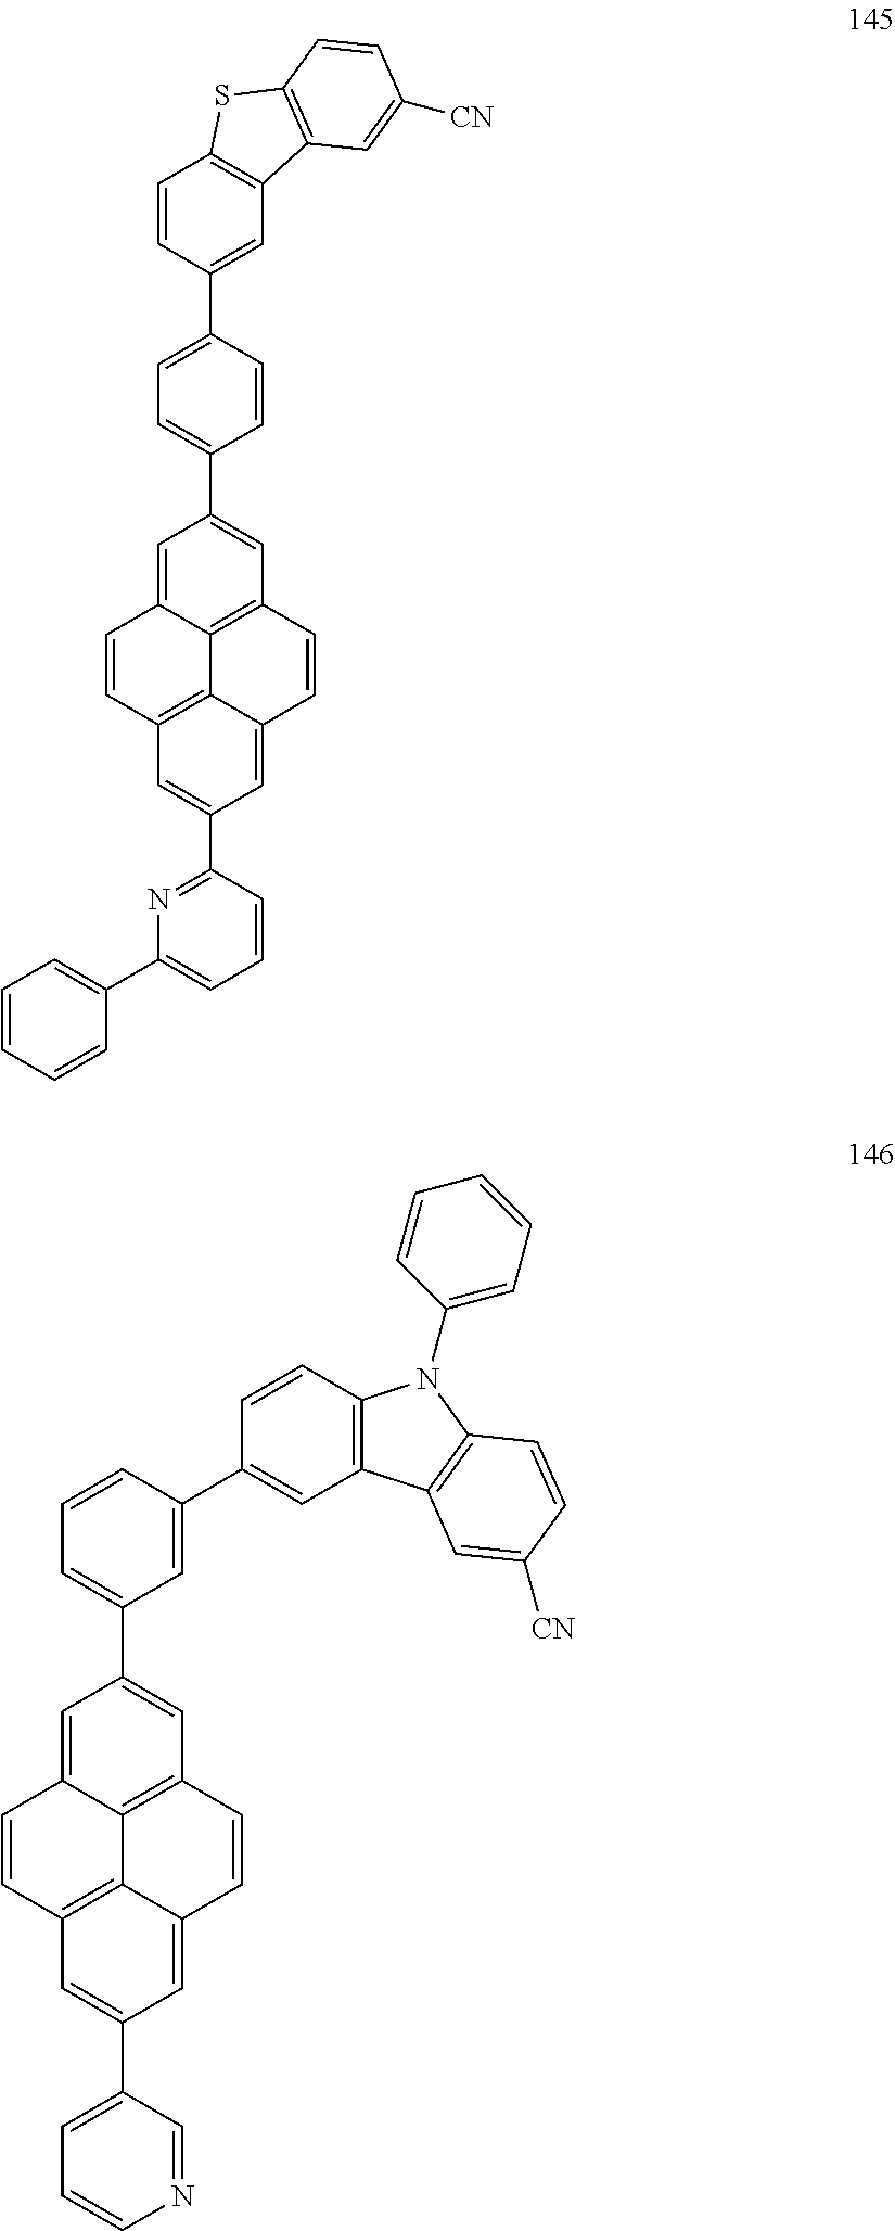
C12=C3C=C(C4=NC(C5=CC=CC=C5)=CC=C4)C=C1C=CC1=C2C(=CC(C2=CC=C(C4=CC5=C(C=C4)SC4=C5C=C([CN])C=C4)C=C2)=C1)C=C3.C12=C3C=C(C4=CC=CN=C4)C=C1C=CC1=C2C(=CC(C2=CC=CC(C4=CC5=C(C=C4)N(C4=CC=CC=C4)C4=C5C=C([CN])C=C4)=C2)=C1)C=C3
